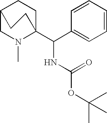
C12CN(C)C(C(NC(=O)OC(C)(C)C)C3=CC=CC=C3)(CC1)CC2
